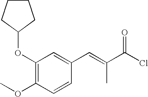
C1(OC2CCCC2)=C(OC)C=CC(C=C(C)C(=O)Cl)=C1
